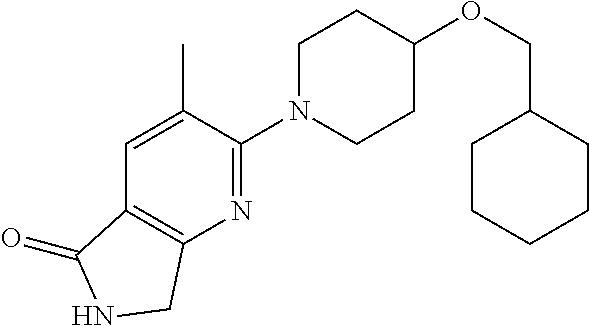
C(OC1CCN(C2=NC3=C(C=C2C)C(=O)NC3)CC1)C1CCCCC1
